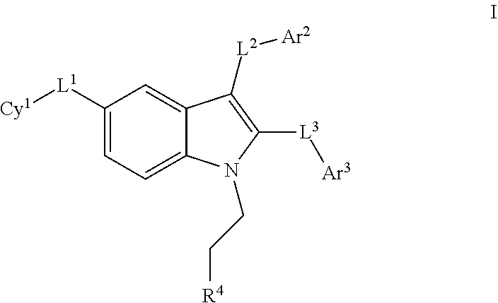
[L3](C1=C([L2][Ar2])C2=CC([L1][Cy1])=CC=C2N1CC[R4])[Ar3]
